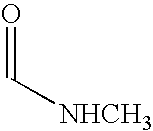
O=C[NHCH3]
